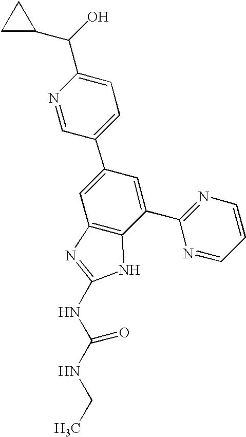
N1=CC(C2=CC3=C(C(C4=NC=CC=N4)=C2)NC(NC(NCC)=O)=N3)=CC=C1C(C1CC1)O
